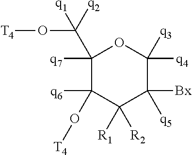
C1([q7])(C([q2])(O[T4])[q1])C(O[T4])([q6])C([R1])([R2])C([Bx])([q5])C([q4])([q3])O1
